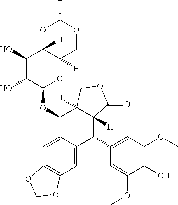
O1C2([H])C([H])(COC1C)OC(OC1C3=CC4=C(C=C3C(C3=CC(OC)=C(O)C(OC)=C3)C3([H])C1([H])COC3=O)OCO4)C(O)C2O
